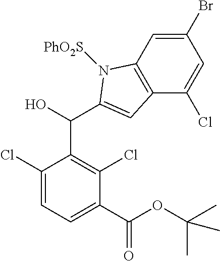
C1(Br)=CC2=C(C(Cl)=C1)C=C(C(C1=C(Cl)C(C(OC(C)(C)C)=O)=CC=C1Cl)O)N2[PhO2S]
